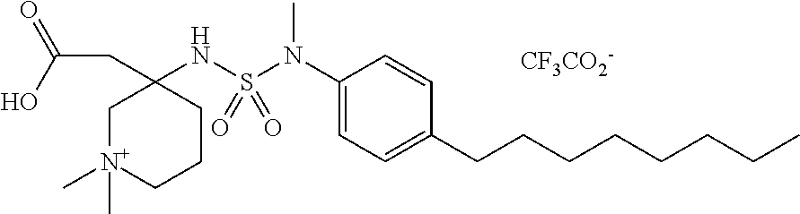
C(O)(=O)CC1(NS(N(C2=CC=C(CCCCCCCC)C=C2)C)(=O)=O)C[N+](C)(C)CCC1.[CF3CO2-]
